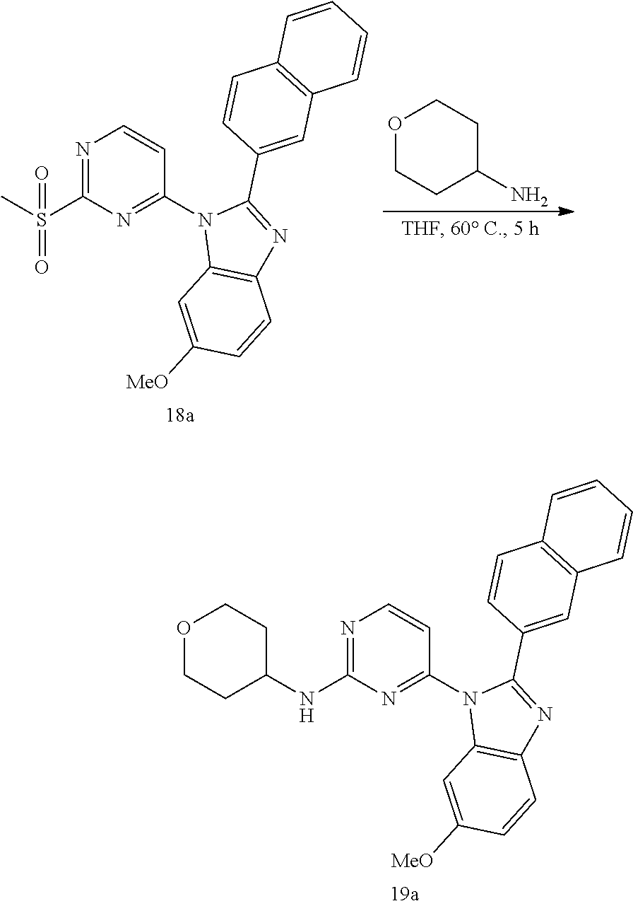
N1=C(S(C)(=O)=O)N=C(N2C3=C(N=C2C2=CC4=C(C=C2)C=CC=C4)C=CC([MeO])=C3)C=C1.O1CCC(N)CC1.N1=C(NC2CCOCC2)N=C(N2C3=C(N=C2C2=CC4=C(C=C2)C=CC=C4)C=CC([MeO])=C3)C=C1
